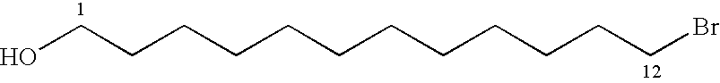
OCCCCCCCCCCCCBr
